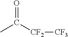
CC([CF2][CF3])=O
